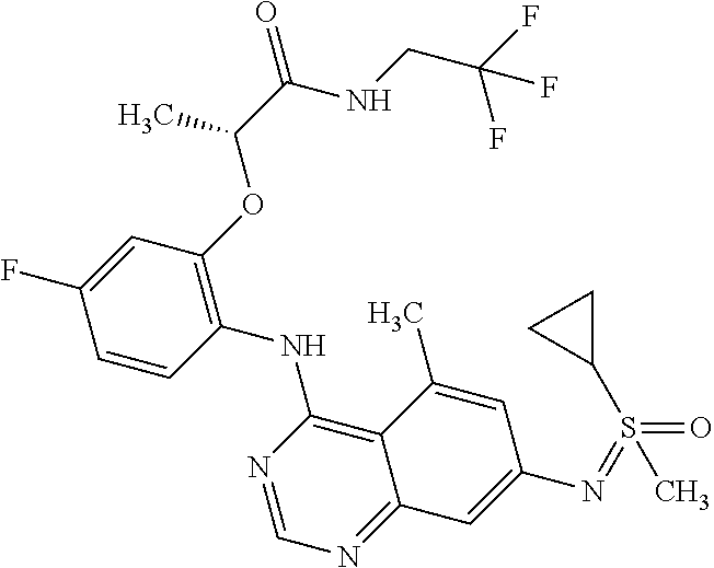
C1=CC(NC2=C3C(=NC=N2)C=C(N=S(C2CC2)(=O)C)C=C3C)=C(OC(C)C(=O)NCC(F)(F)F)C=C1F
